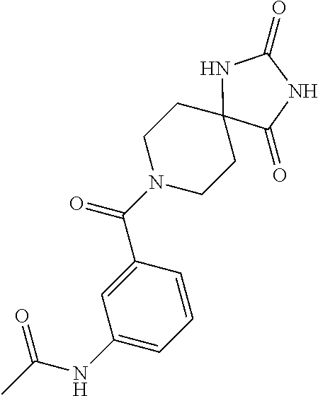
C1N(C(C2=CC(NC(C)=O)=CC=C2)=O)CCC2(C1)NC(=O)NC2=O
